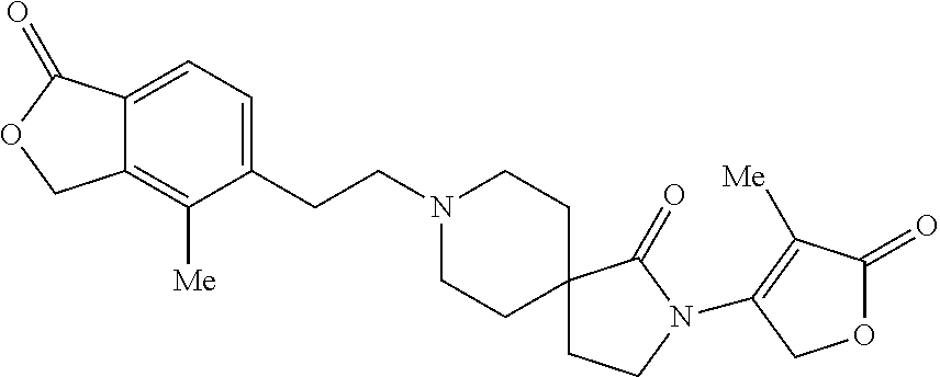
C1(CCN2CCC3(CC2)CCN(C2=C([Me])C(=O)OC2)C3=O)=CC=C2C(=C1[Me])COC2=O
